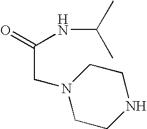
C1CNCCN1CC(=O)NC(C)C
